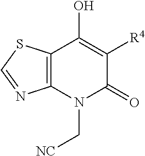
C12=C(N(C[NC])C(=O)C([R4])=C1O)N=CS2
